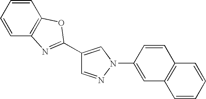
C1=NN(C2=CC3=C(C=C2)C=CC=C3)C=C1C1=NC2=C(C=CC=C2)O1
